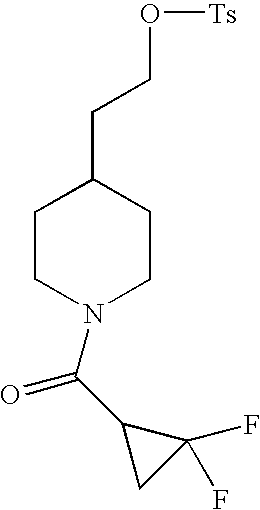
C1CN(C(C2CC2(F)F)=O)CCC1CCO[Ts]
